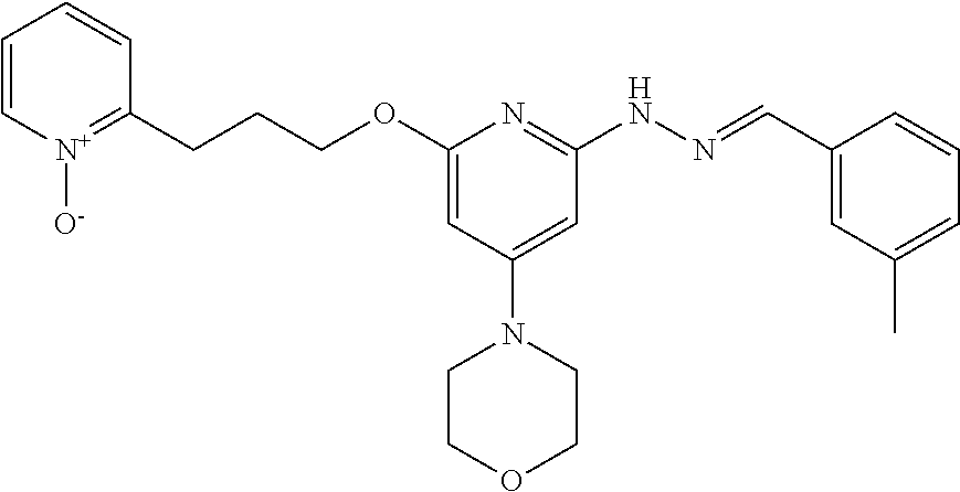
C1=C[N+]([O-])=C(CCCOC2=CC(N3CCOCC3)=CC(NN=CC3=CC(C)=CC=C3)=N2)C=C1
